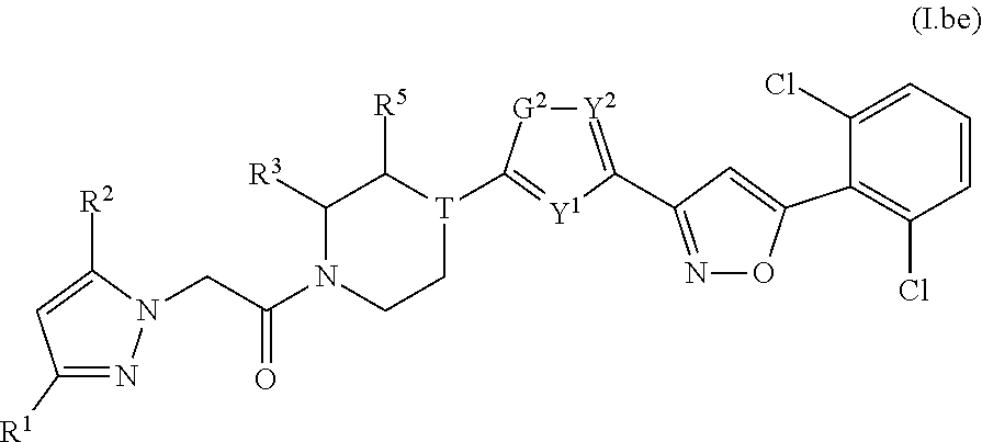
C1([R1])=NN(CC(N2CC[T](C3=[Y1]C(C4=NOC(C5=C(Cl)C=CC=C5Cl)=C4)=[Y2][G2]3)C([R5])C2[R3])=O)C([R2])=C1
